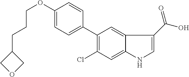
C1(C2=C(Cl)C=C3C(=C2)C(C(O)=O)=CN3)=CC=C(OCCCC2COC2)C=C1
